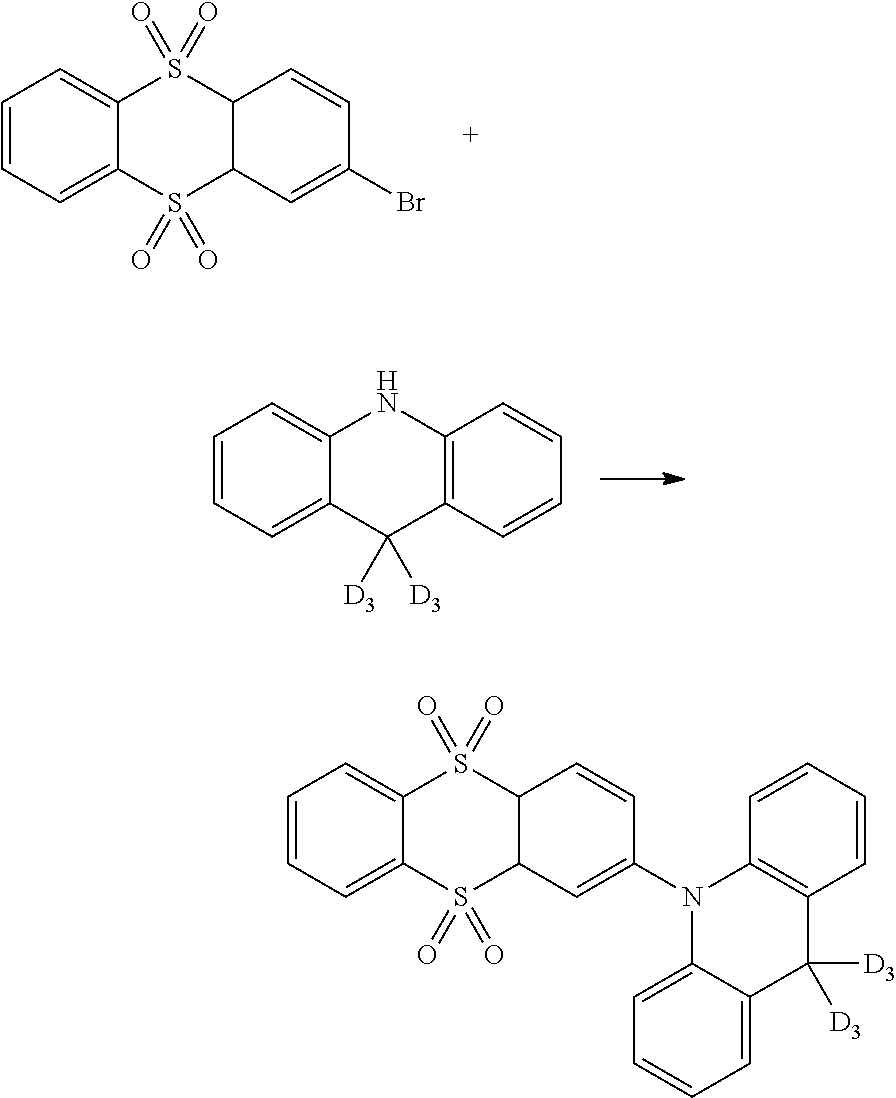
C1=CC=C2C(=C1)S(=O)(=O)C1C(S2(=O)=O)C=C(Br)C=C1.C1=CC=C2C(=C1)NC1=C(C2([D3])[D3])C=CC=C1.C1=CC=C2C(=C1)S(=O)(=O)C1C(S2(=O)=O)C=C(N2C3=CC=CC=C3C([D3])([D3])C3=C2C=CC=C3)C=C1
